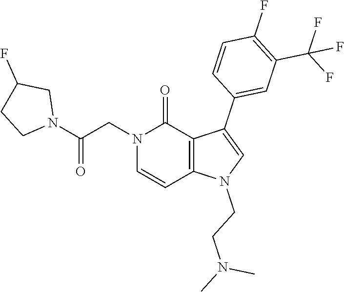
C1(F)=C(C(F)(F)F)C=C(C2=CN(CCN(C)C)C3=C2C(=O)N(CC(N2CC(F)CC2)=O)C=C3)C=C1
